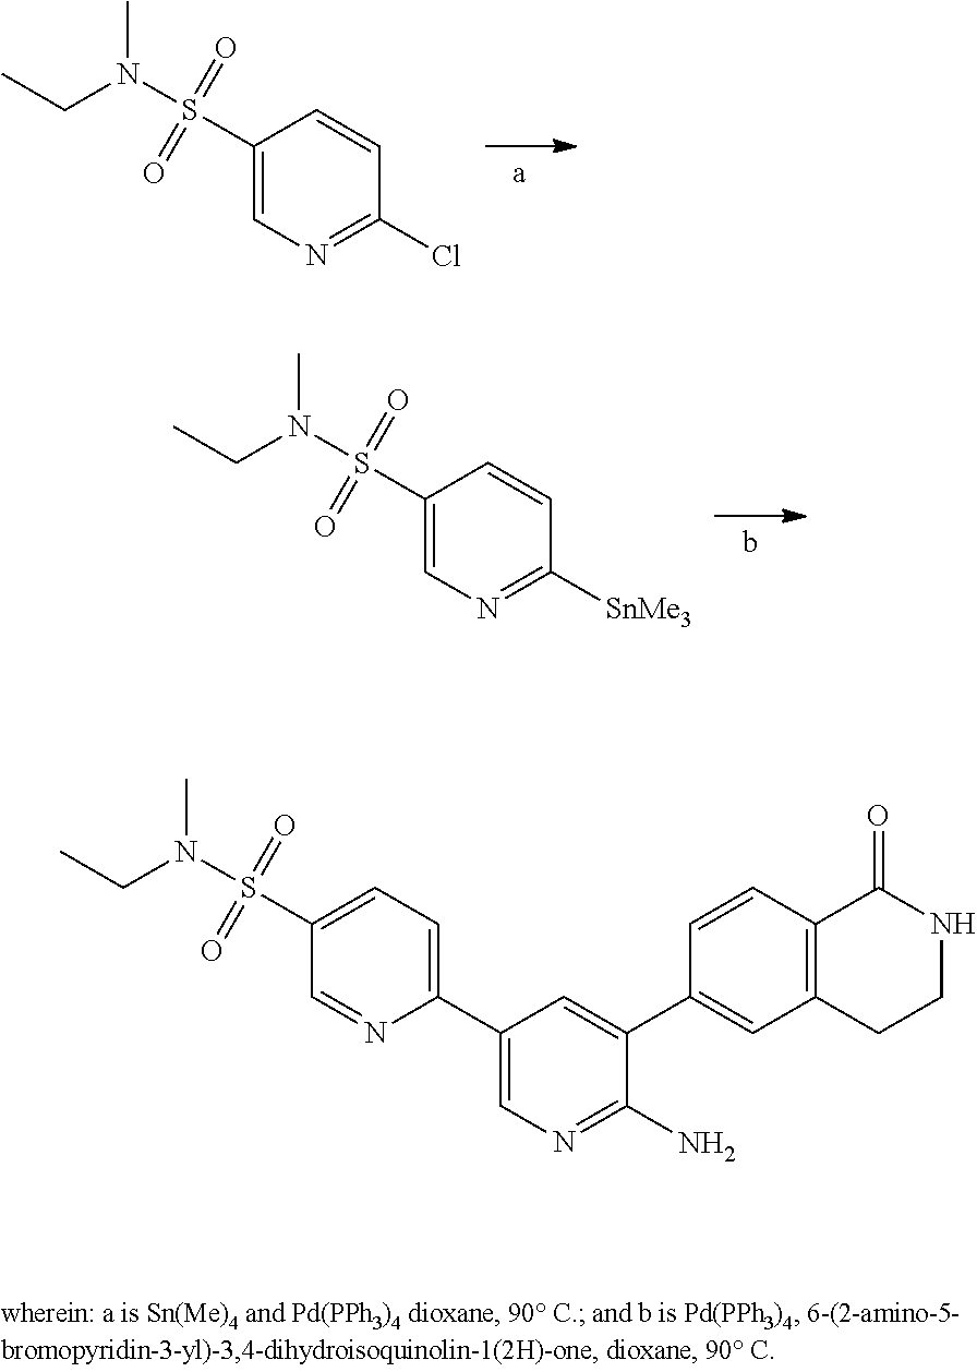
CCN(S(C1=CN=C(Cl)C=C1)(=O)=O)C.CCN(S(C1=CN=C([SnMe3])C=C1)(=O)=O)C.CCN(S(C1=CC=C(C2=CN=C(N)C(C3=CC4=C(C=C3)C(=O)NCC4)=C2)N=C1)(=O)=O)C
